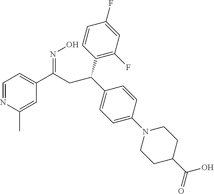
C1=NC(C)=CC(C(=NO)CC(C2=C(F)C=C(F)C=C2)C2=CC=C(N3CCC(C(=O)O)CC3)C=C2)=C1
